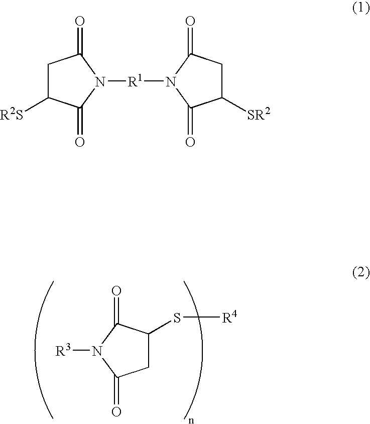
C1C(S[R4])C(=O)N([R3])C1=O.C1C([R2S])C(=O)N([R1]N2C(=O)C([SR2])CC2=O)C1=O
